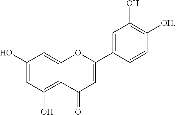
C1(O)=CC(O)=C2C(=C1)OC(C1=CC(O)=C([OH])C=C1)=CC2=O
